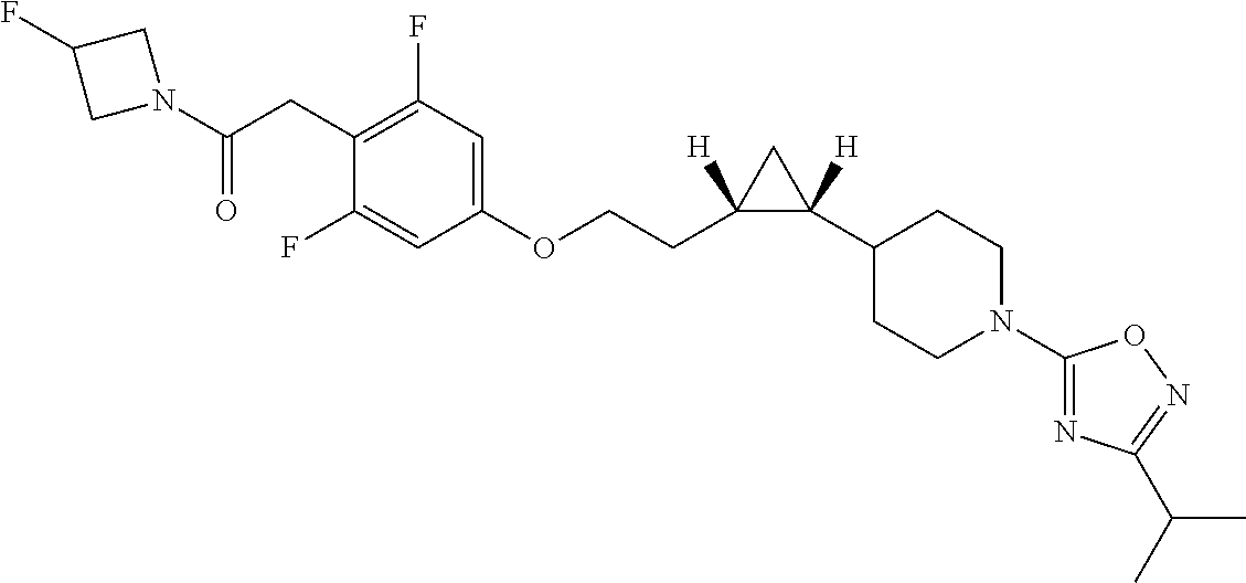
C1(F)=CC(OCCC2([H])C(C3CCN(C4=NC(C(C)C)=NO4)CC3)([H])C2)=CC(F)=C1CC(N1CC(F)C1)=O
